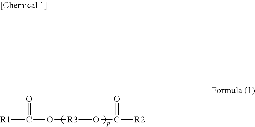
[R1]C(O[R3]OC([R2])=O)=O
